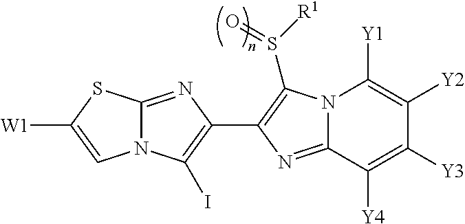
N12C(=NC(C3=C(S([R1])=O)N4C(=N3)C([Y4])=C([Y3])C([Y2])=C4[Y1])=C1I)SC([W1])=C2
